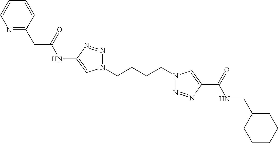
C1(NC(CC2=NC=CC=C2)=O)=CN(CCCCN2N=NC(C(=O)NCC3CCCCC3)=C2)N=N1
